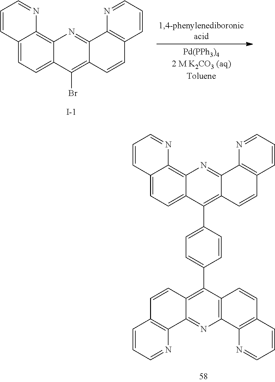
C1=CC2=CC=C3C(=C2N=C1)N=C1C(=C3Br)C=CC2=C1N=CC=C2.[I-].C1=CC2=CC=C3C(=C2N=C1)N=C1C(=C3C2=CC=C(C3=C4C(=NC5=C3C=CC3=C5N=CC=C3)C3=C(C=C4)C=CC=N3)C=C2)C=CC2=C1N=CC=C2
